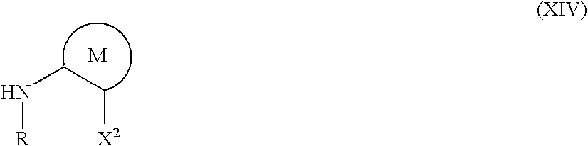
N(CC[X2])[R]
